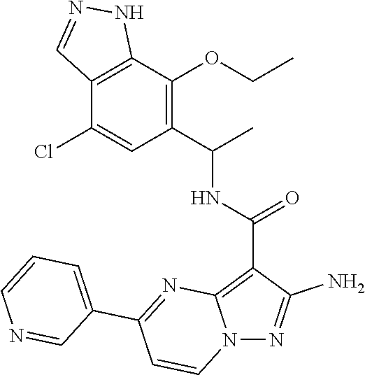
N12N=C(N)C(C(=O)NC(C3=C(OCC)C4=C(C(Cl)=C3)C=NN4)C)=C1N=C(C1=CC=CN=C1)C=C2
